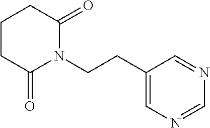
C(CN1C(=O)CCCC1=O)C1=CN=CN=C1
